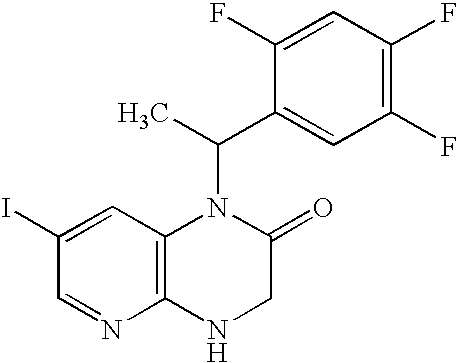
IC1=CC2=C(N=C1)NCC(=O)N2C(C)C1=CC(F)=C(F)C=C1F
